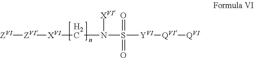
N(S([Y][QVI][QVI])(=O)=O)(C[XVI][ZVI][ZVI])[XVI]
